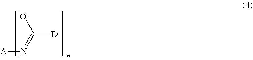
[A]N=C([D])[O-]
